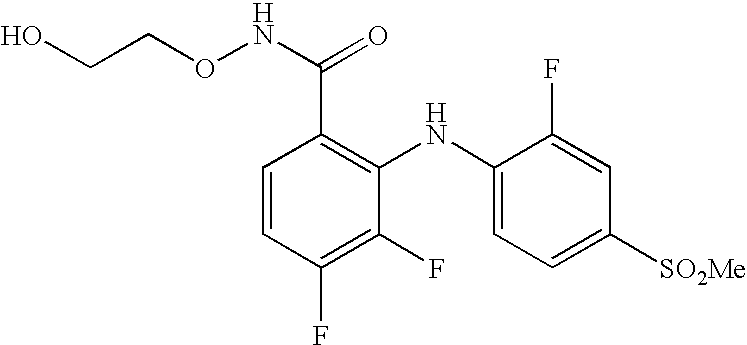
C1=CC(F)=C(F)C(NC2=CC=C([SO2Me])C=C2F)=C1C(NOCCO)=O
